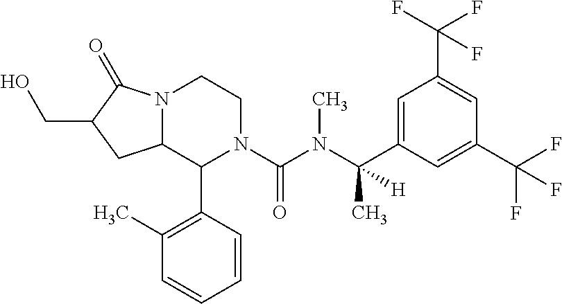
C12N(C(=O)C(CO)C1)CCN(C(N(C(C1=CC(C(F)(F)F)=CC(C(F)(F)F)=C1)(C)[H])C)=O)C2C1=C(C)C=CC=C1
